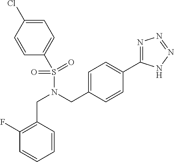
C1=CC(Cl)=CC=C1S(=O)(=O)N(CC1=CC=C(C2=NN=NN2)C=C1)CC1=C(F)C=CC=C1
